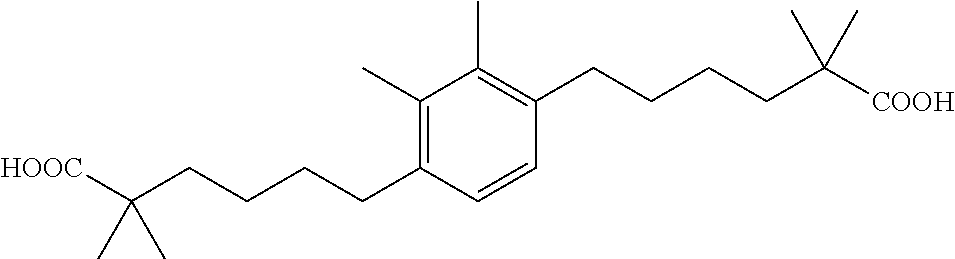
C1(C)=C(CCCCC([HOOC])(C)C)C=CC(CCCCC([COOH])(C)C)=C1C
